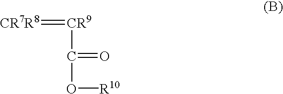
[CR7R8]=[CR9]C(O[R10])=O
